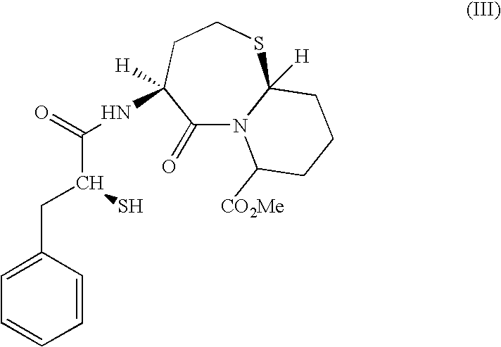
C1(CC(S)C(NC2([H])C(=O)N3C([H])(SCC2)CCCC3[CO2Me])=O)=CC=CC=C1
